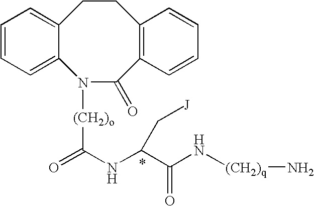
C1=CC=C2C(=C1)CCC1=C(C(=O)N2[(CH2)o]C(=O)NC(C(N[(CH2)q]N)=O)C[J])C=CC=C1
